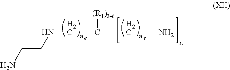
C(CN)NCC(CN)[(R1)3-t]
